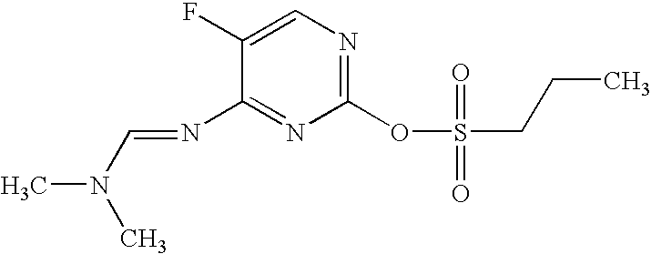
N1=C(N=CN(C)C)C(F)=CN=C1OS(=O)(=O)CCC
